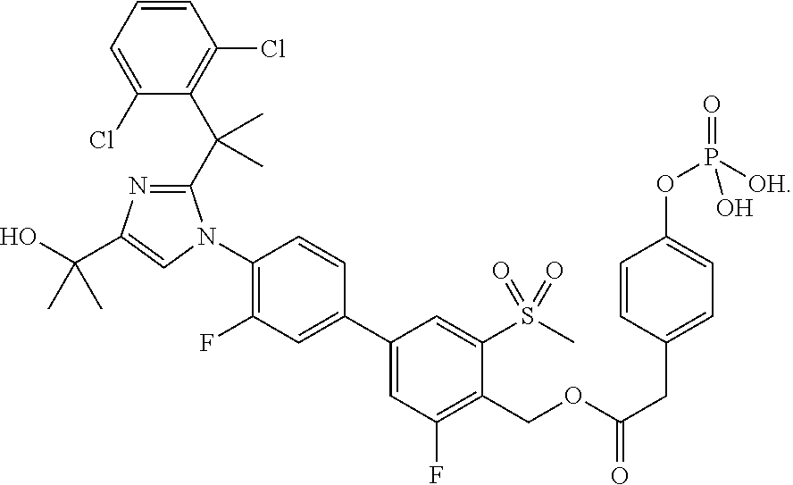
C1(Cl)=CC=CC(Cl)=C1C(C1=NC(C(O)(C)C)=CN1C1=C(F)C=C(C2=CC(F)=C(COC(CC3=CC=C(OP(=O)([OH])O)C=C3)=O)C(S(C)(=O)=O)=C2)C=C1)(C)C
